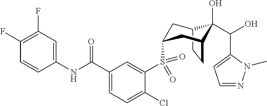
C12CCC(CC(S(C3=CC(C(NC4=CC(F)=C(F)C=C4)=O)=CC=C3Cl)(=O)=O)C1)C2(O)C(O)C1=CC=NN1C
